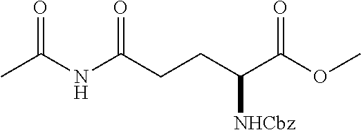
N(C(CCC(C(OC)=O)[NHCbz])=O)C(C)=O
